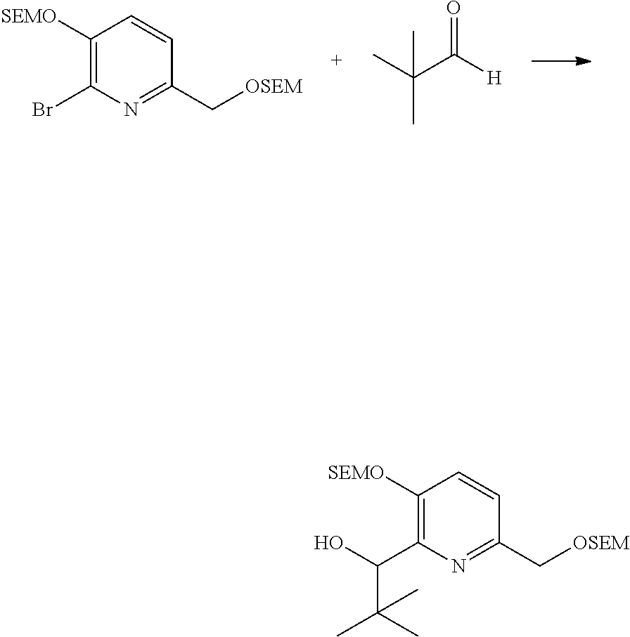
C1([SEMO])=C(Br)N=C(C[OSEM])C=C1.CC(C([H])=O)(C)C.C1([SEMO])=C(C(O)C(C)(C)C)N=C(C[OSEM])C=C1
